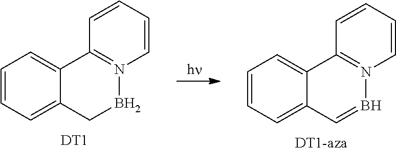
C1=CC=C2C(=C1)C1=N(C=CC=C1)BC2.[DT1].C1=CC=C2C(=C1)C1=N(C=CC=C1)B=C2.[DT1-aza]
